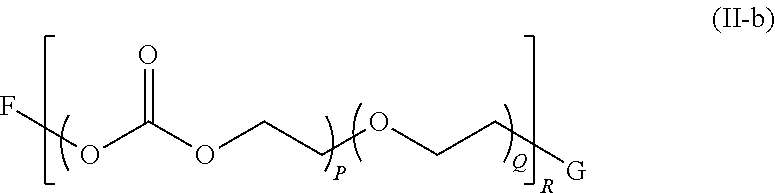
FOC(OCCOCC[G])=O
